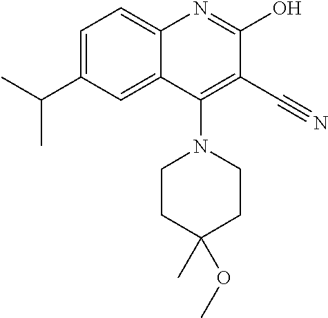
C1=C(C(C)C)C=C2C(=C1)N=C(O)C(C#N)=C2N1CCC(C)(OC)CC1
